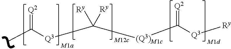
CC([Q3]C([(Q3)M1c]C([Q3][Ry])=[Q2])([Ry])[Ry])=[Q2]
